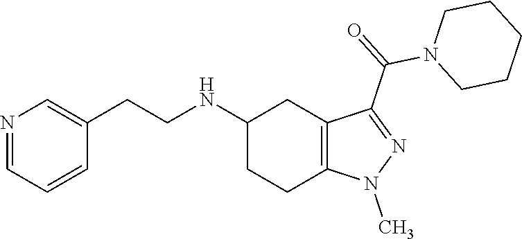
C1(NCCC2=CN=CC=C2)CCC2=C(C1)C(C(N1CCCCC1)=O)=NN2C
